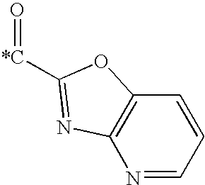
N1=CC=CC2=C1N=C([*C]=O)O2
